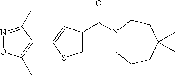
C1=C(C(N2CCCC(C)(C)CC2)=O)C=C(C2=C(C)ON=C2C)S1
